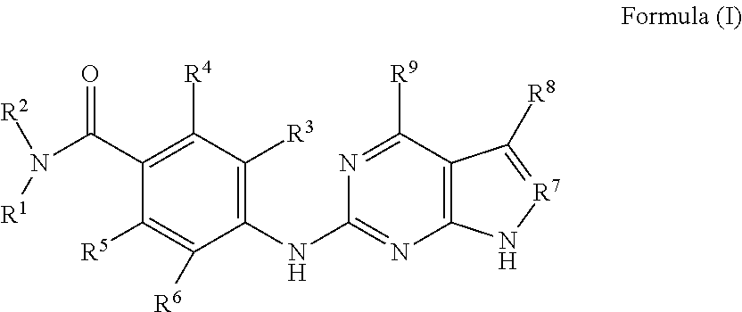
N(C(C1=C([R4])C([R3])=C(NC2=NC3=C(C([R9])=N2)C([R8])=[R7]N3)C([R6])=C1[R5])=O)([R2])[R1]
